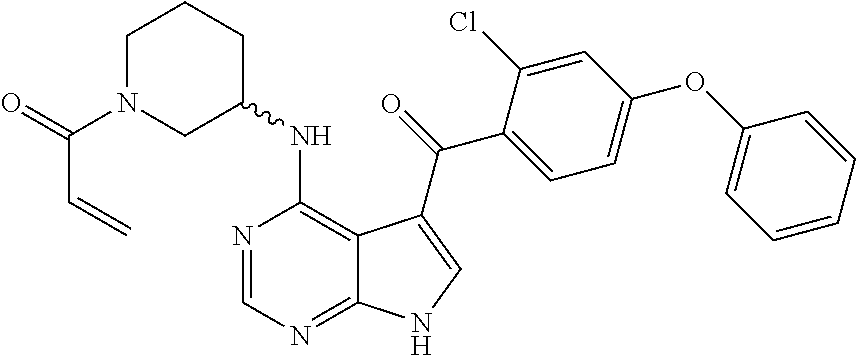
C1N(C(=O)C=C)CC(NC2=C3C(=NC=N2)NC=C3C(=O)C2=CC=C(OC3=CC=CC=C3)C=C2Cl)CC1
